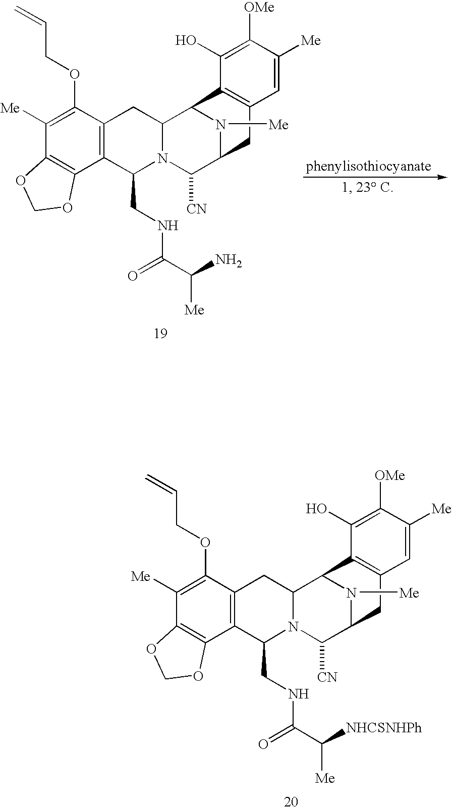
C1([Me])=C(OCC=C)C2=C(C3=C1OCO3)C(CNC(=O)C([Me])[NHCSNHPh])N1C(C2)C2N([Me])C(C1[CN])CC1=C2C(O)=C([OMe])C([Me])=C1.C1([Me])=C(OCC=C)C2=C(C3=C1OCO3)C(CNC(=O)C([Me])N)N1C(C2)C2N([Me])C(C1[CN])CC1=C2C(O)=C([OMe])C([Me])=C1
